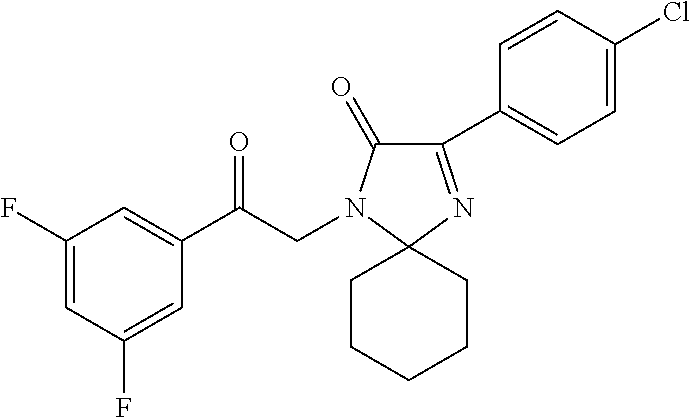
C1(F)=CC(F)=CC(C(CN2C(=O)C(C3=CC=C(Cl)C=C3)=NC23CCCCC3)=O)=C1
